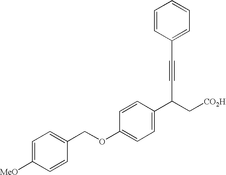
C(OC1=CC=C(C(C[CO2H])C#CC2=CC=CC=C2)C=C1)C1=CC=C([MeO])C=C1
